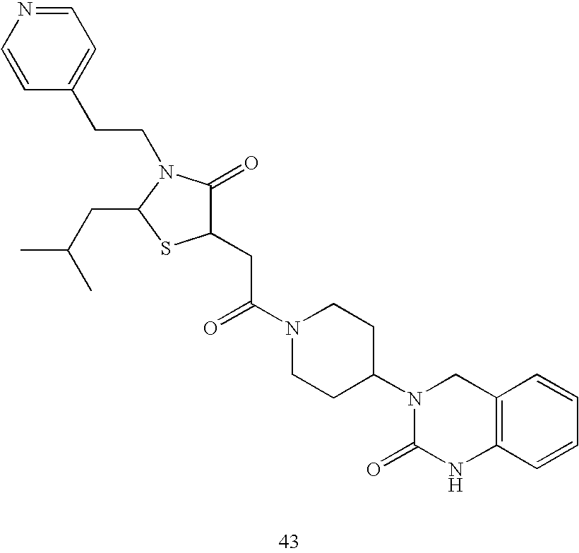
C1(CC(N2CCC(N3C(=O)NC4=C(C3)C=CC=C4)CC2)=O)C(=O)N(CCC2=CC=NC=C2)C(CC(C)C)S1
